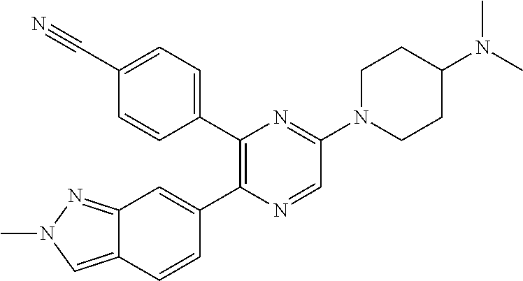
C1(C2=CC=C(C#N)C=C2)=C(C2=CC3=NN(C)C=C3C=C2)N=CC(N2CCC(N(C)C)CC2)=N1
